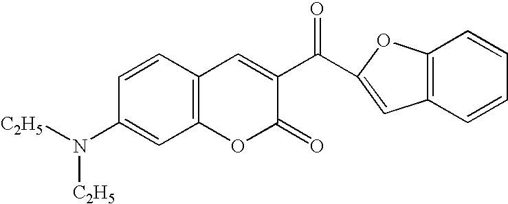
C1=CC2=C(C=C1N([C2H5])[C2H5])OC(=O)C(C(C1=CC3=C(C=CC=C3)O1)=O)=C2
